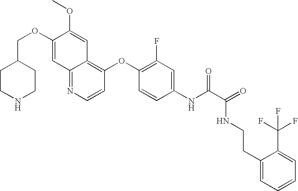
C12=NC=CC(OC3=C(F)C=C(NC(C(=O)NCCC4=CC=CC=C4C(F)(F)F)=O)C=C3)=C1C=C(OC)C(OCC1CCNCC1)=C2
